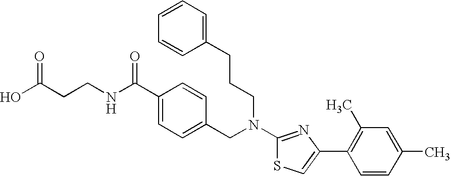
C(CCNC(C1=CC=C(CN(CCCC2=CC=CC=C2)C2=NC(C3=C(C)C=C(C)C=C3)=CS2)C=C1)=O)(O)=O
